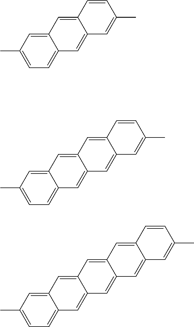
C12=CC(C)=CC=C1C=C1C(=C2)C=CC(C)=C1.C12=CC(C)=CC=C1C=C1C(=C2)C=C2C(=C1)C=C(C)C=C2.C12=CC(C)=CC=C1C=C1C(=C2)C=C2C(=C1)C=C1C(=C2)C=CC(C)=C1
